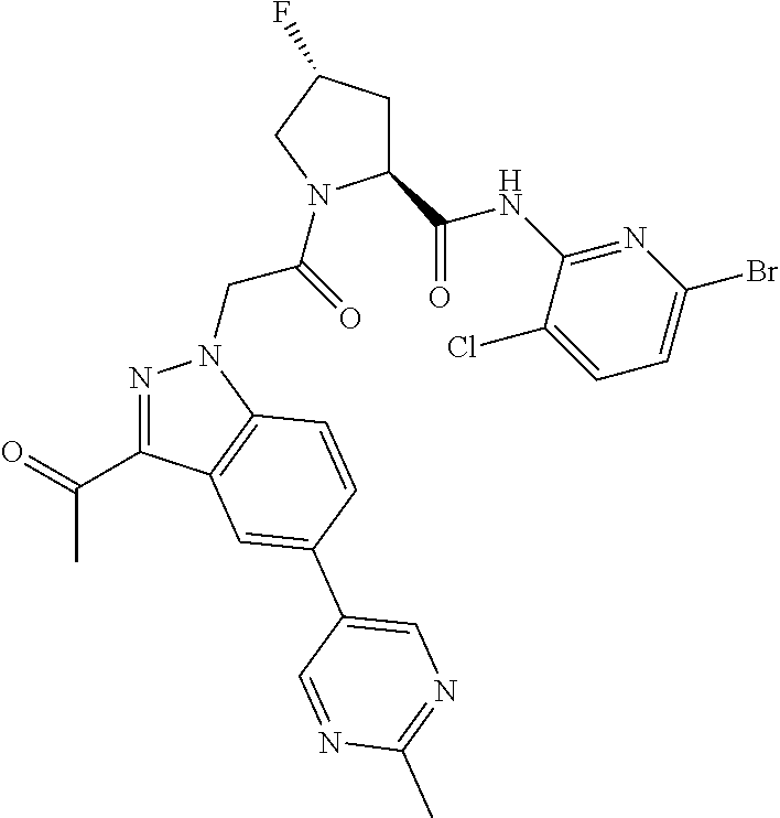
C1(C(NC2=NC(Br)=CC=C2Cl)=O)CC(F)CN1C(CN1N=C(C(C)=O)C2=C1C=CC(C1=CN=C(C)N=C1)=C2)=O
